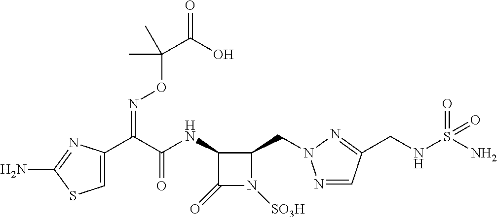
C1=C(C(C(NC2C(=O)N([SO3H])C2CN2N=CC(CNS(N)(=O)=O)=N2)=O)=NOC(C(=O)O)(C)C)N=C(N)S1
